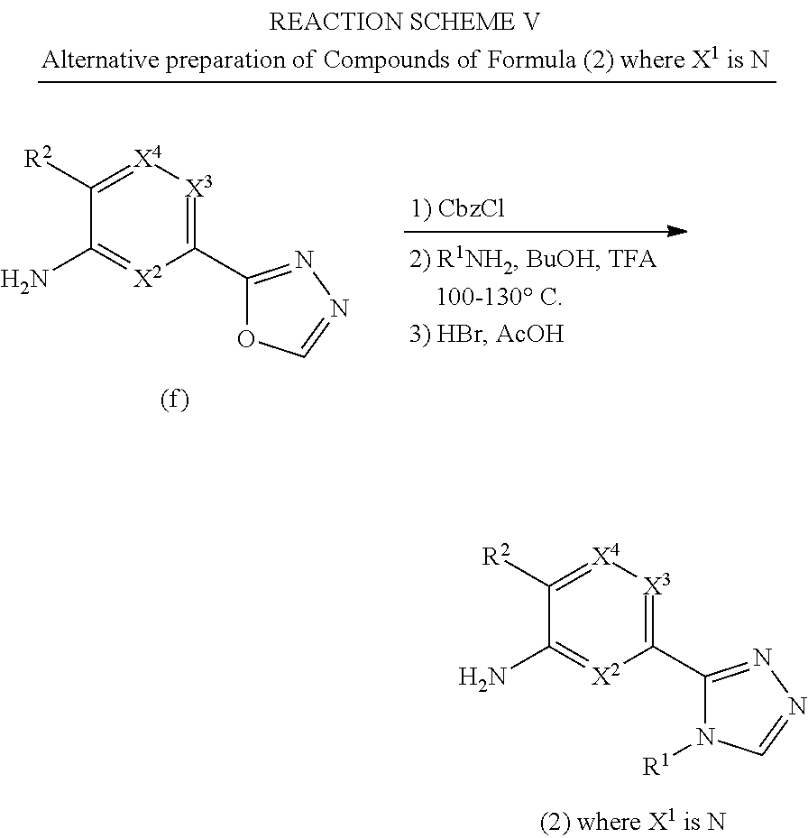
C1([R2])=[X4][X3]=C(C2=NN=CN2[R1])[X2]=C1N.C1([R2])=[X4][X3]=C(C2=NN=CO2)[X2]=C1N
